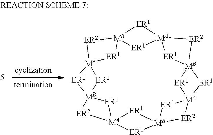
[MB]123[ER1][MA]4([ER1][MB]5([ER2]4)[ER1][MA]4([ER1]5)[ER1][MB]5([ER2]4)[ER1][MA]4([ER2][MB]6([ER1][MA]([ER2]1)([ER1]2)[ER1]6)[ER1]4)[ER1]5)[ER1]3
